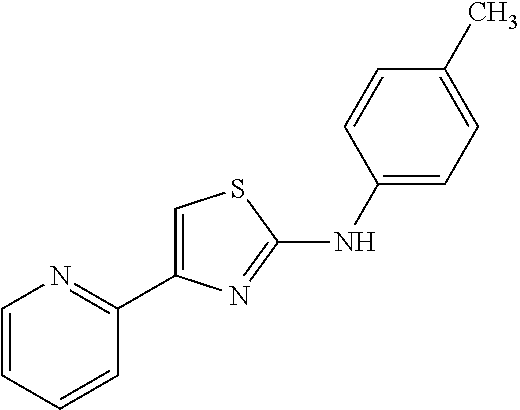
C1=CC=CC(C2=CSC(NC3=CC=C(C)C=C3)=N2)=N1
